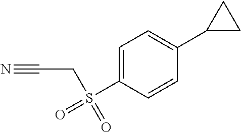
C1=C(S(=O)(=O)CC#N)C=CC(C2CC2)=C1
